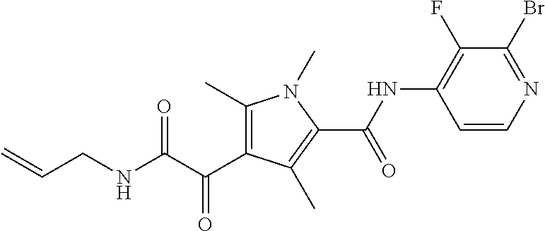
C1(C)=C(C(=O)C(=O)NCC=C)C(C)=C(C(NC2=C(F)C(Br)=NC=C2)=O)N1C
